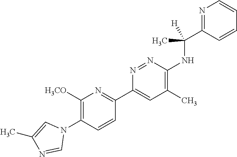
C1([H3CO])=C(N2C=C(C)N=C2)C=CC(C2=CC(C)=C(NC(C3=NC=CC=C3)(C)[H])N=N2)=N1
